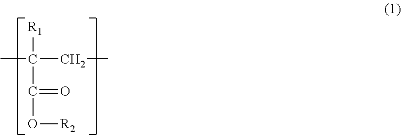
[R1]C(C(O[R2])=O)(CC)C
